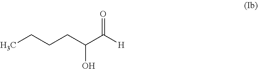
C(CC(C([H])=O)O)CC
